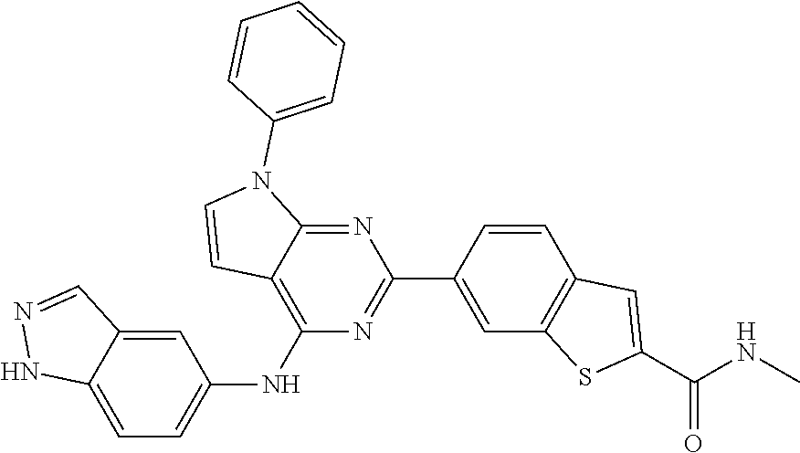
C12=CC=C(NC3=C4C(=NC(C5=CC6=C(C=C5)C=C(C(NC)=O)S6)=N3)N(C3=CC=CC=C3)C=C4)C=C1C=NN2
